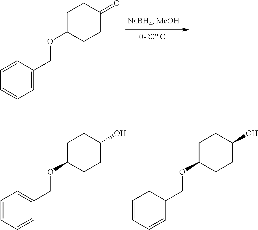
C1=CC(COC2CCC(=O)CC2)=CC=C1.C1=CC=CC(COC2CCC(O)CC2)=C1.C1=CC=CC(COC2CCC(O)CC2)C1
